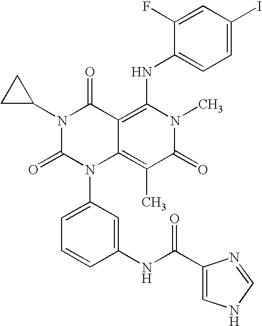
C1(NC(C2=CNC=N2)=O)=CC(N2C3=C(C)C(=O)N(C)C(NC4=CC=C(I)C=C4F)=C3C(=O)N(C3CC3)C2=O)=CC=C1
